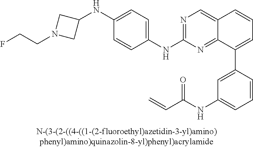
C1(NC2=CC=C(NC3=NC=C4C(=N3)C(C3=CC(NC(C=C)=O)=CC=C3)=CC=C4)C=C2)CN(CCF)C1
